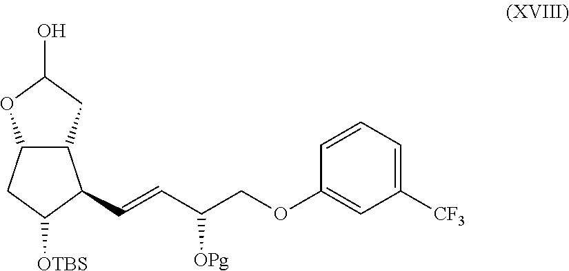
C12C(C(C=CC(COC3=CC([CF3])=CC=C3)[OPg])C([OTBS])C1)CC(O)O2
